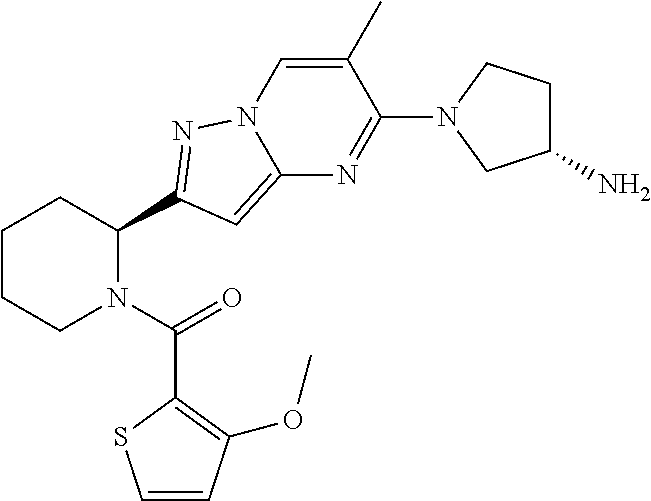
C1CCN(C(=O)C2=C(OC)C=CS2)C(C2=NN3C=C(C)C(N4CC(N)CC4)=NC3=C2)C1
